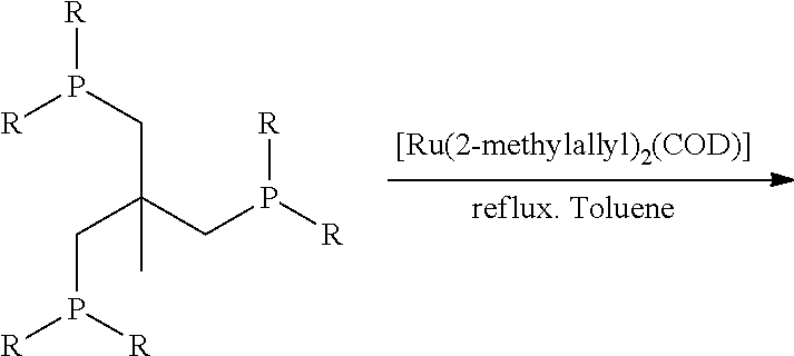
[R]P(CC(CP([R])[R])(CP([R])[R])C)[R]
